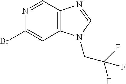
C12=C(C=NC(Br)=C1)N=CN2CC(F)(F)F
